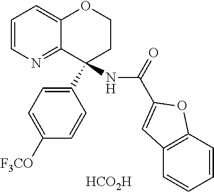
[HCO2H].C1=CN=C2C(=C1)OCCC2(C1=CC=C([F3CO])C=C1)NC(=O)C1=CC2=C(C=CC=C2)O1
